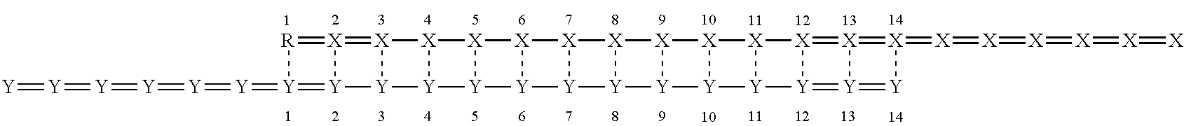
[R]1=[X]2=[X]3[X]4[X]5[X]6[X]7[X]8[X]9[X]%10[X]%11[X]%12=[X]%13=[X](=[X]=[X]=[X]=[X]=[X]=[X])[Y]=[Y]%13=[Y]%12[Y]%11[Y]%10[Y]9[Y]8[Y]7[Y]6[Y]5[Y]4[Y]3[Y]2=[Y]1=[Y]=[Y]=[Y]=[Y]=[Y]=[Y]
